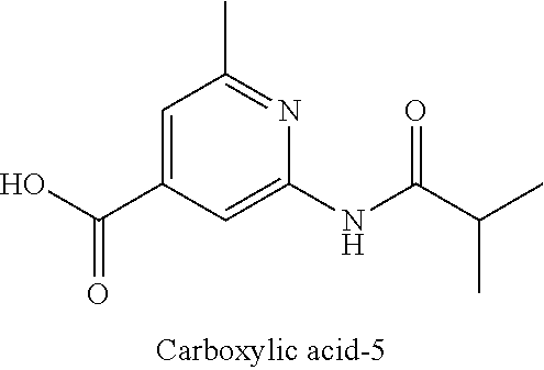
C1=C(C(O)=O)C=C(NC(=O)C(C)C)N=C1C
